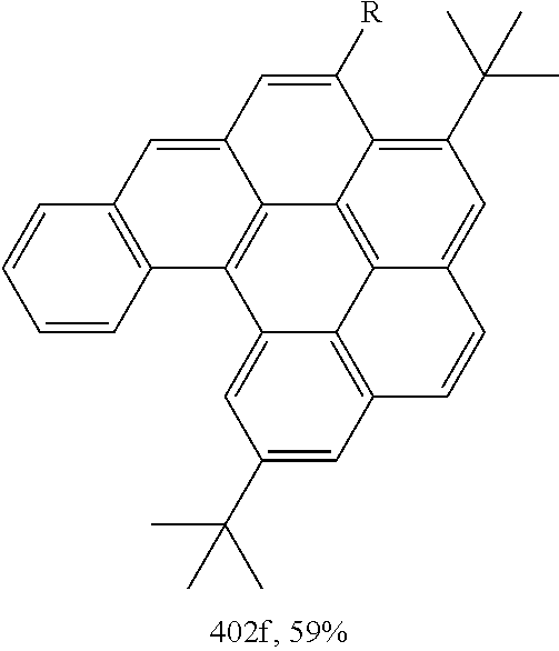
C1=CC=CC2=C1C=C1C3=C2C2=CC(C(C)(C)C)=CC4=C2C2=C3C(=C(C(C)(C)C)C=C2C=C4)C([R])=C1
